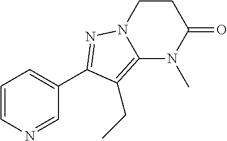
C1CC(=O)N(C)C2=C(CC)C(C3=CC=CN=C3)=NN12
